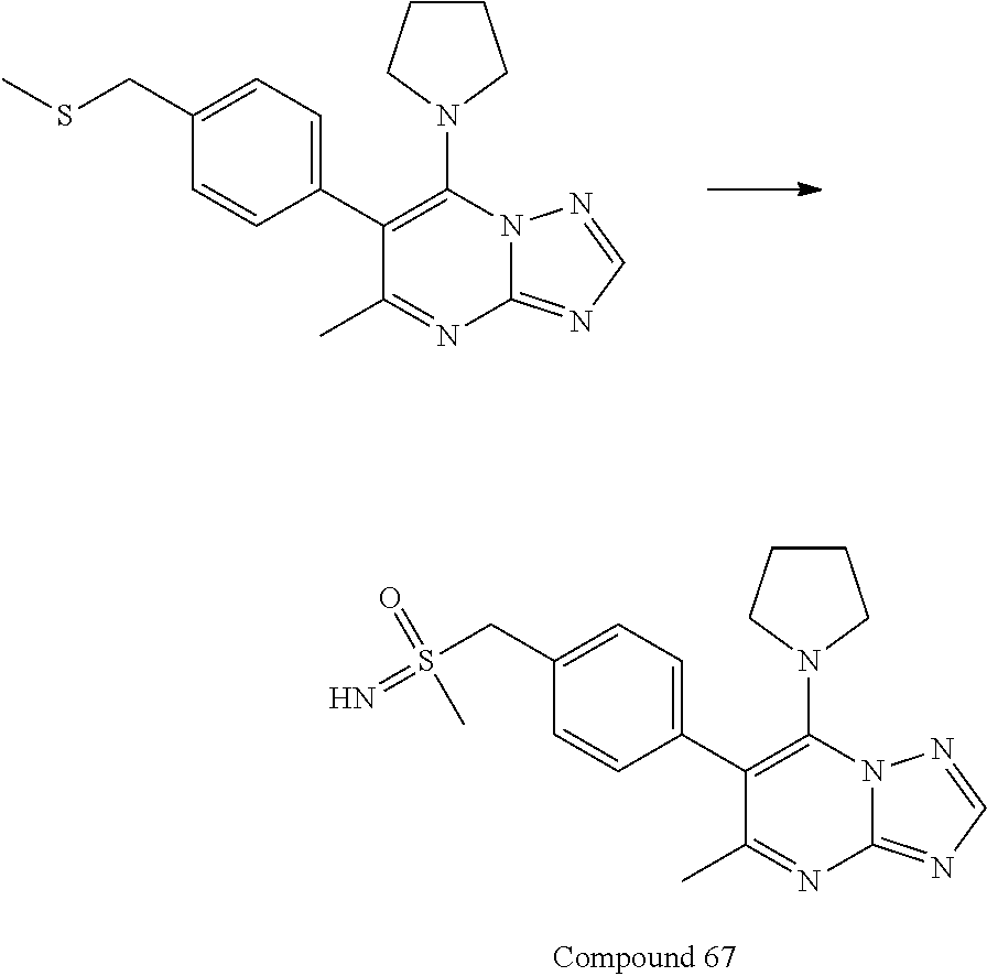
C1(C2=CC=C(CSC)C=C2)=C(N2CCCC2)N2C(=NC=N2)N=C1C.C1(C2=CC=C(CS(=N)(=O)C)C=C2)=C(N2CCCC2)N2C(=NC=N2)N=C1C
